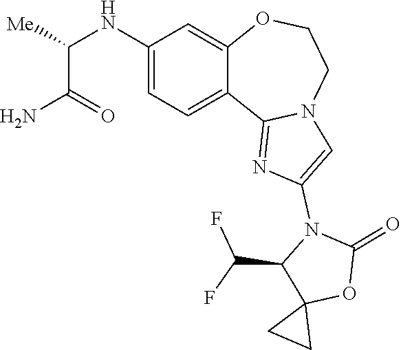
C(C(=O)N)(NC1=CC=C2C(=C1)OCCN1C2=NC(N2C(C(F)F)C3(OC2=O)CC3)=C1)[Me]
